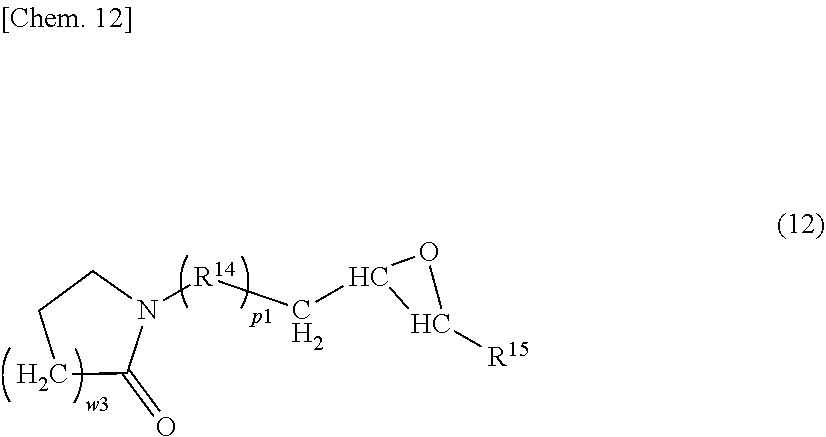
N1([R14]CC2OC2[R15])CCCC1=O
